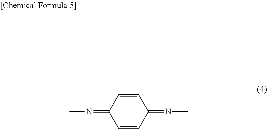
C1=CC(=NC)C=CC1=NC
